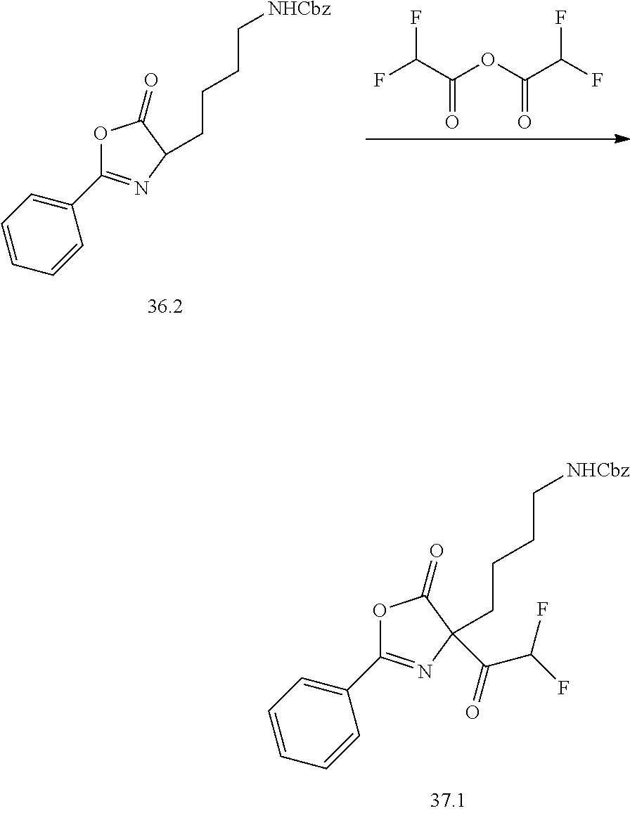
O1C(C2=CC=CC=C2)=NC(CCCC[NHCbz])(C(=O)C(F)F)C1=O.C(C(F)F)(=O)OC(C(F)F)=O.O1C(C2=CC=CC=C2)=NC(CCCC[NHCbz])C1=O
